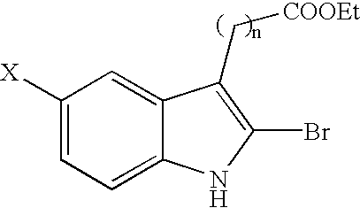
C12=CC=C([X])C=C1C(C[COOEt])=C(Br)N2
